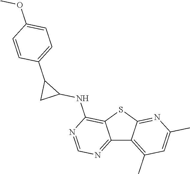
C12=NC=NC(NC3C(C4=CC=C(OC)C=C4)C3)=C1SC1=NC(C)=CC(C)=C21
